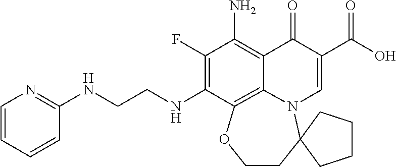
C1(F)=C(NCCNC2=NC=CC=C2)C2=C3C(=C1N)C(=O)C(C(=O)O)=CN3C1(CCO2)CCCC1
